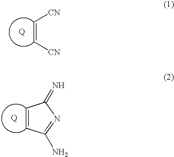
C(=C[CN])[CN].C1=CC(=N)N=C1N
